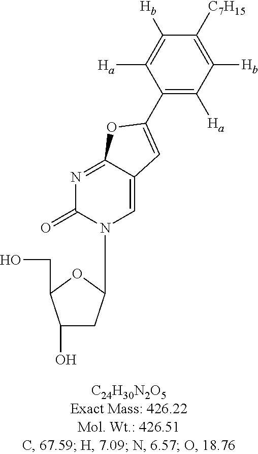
C1(C2=CC3=CN(C4CC(O)C(CO)O4)C(=O)N=C3O2)=C([Ha])C([Hb])=C([C7H15])C([Hb])=C1[Ha]
